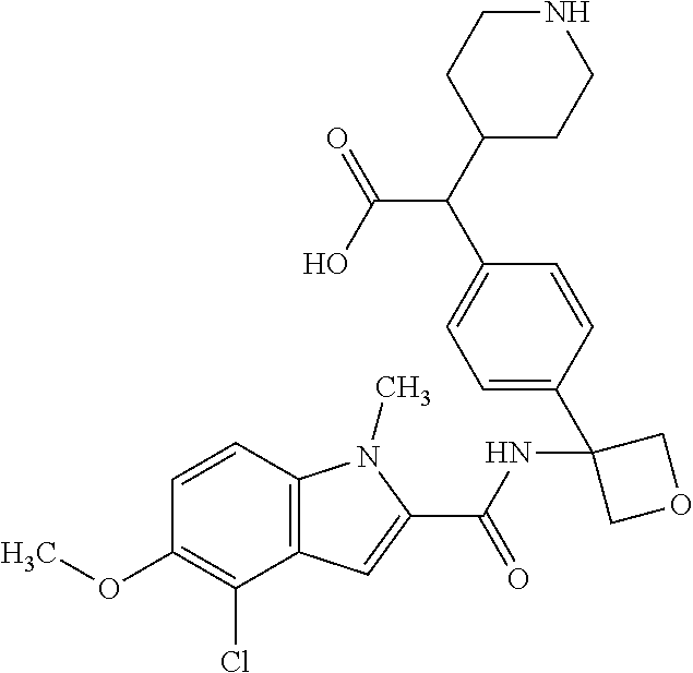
C12=C(C=CC(OC)=C1Cl)N(C)C(C(NC1(C3=CC=C(C(C(=O)O)C4CCNCC4)C=C3)COC1)=O)=C2
